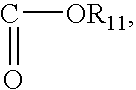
C(=O)[OR11]
